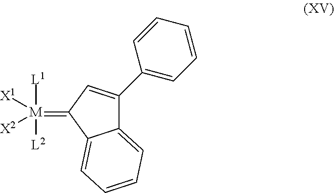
[M]([L1])([X1])([X2])(=C1C=C(C2=CC=CC=C2)C2=CC=CC=C21)[L2]
